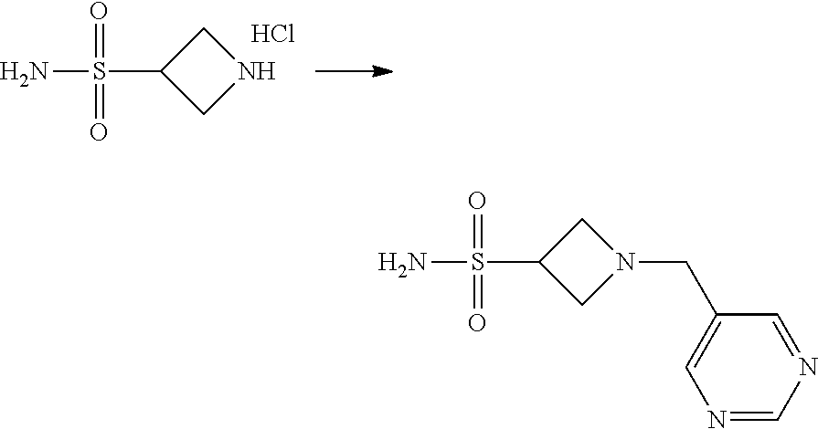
C1C(S(N)(=O)=O)CN1.Cl.C1C(S(N)(=O)=O)CN1CC1=CN=CN=C1
